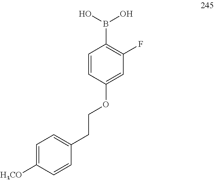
C1=CC(OCCC2=CC=C([H3CO])C=C2)=CC(F)=C1B(O)O
